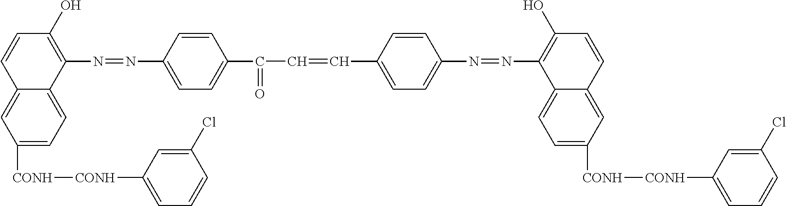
C1([CONH][CONH]C2=CC=CC(Cl)=C2)=CC=C2C(=C1)C=CC(O)=C2N=NC1=CC=C(C(=O)C=CC2=CC=C(N=NC3=C(O)C=CC4=CC([CONH][CONH]C5=CC=CC(Cl)=C5)=CC=C43)C=C2)C=C1
